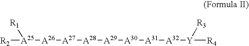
[A25]([A26][A27][A28][A29][A30][A31][A32][Y]([R4])[R3])([R2])[R1]
